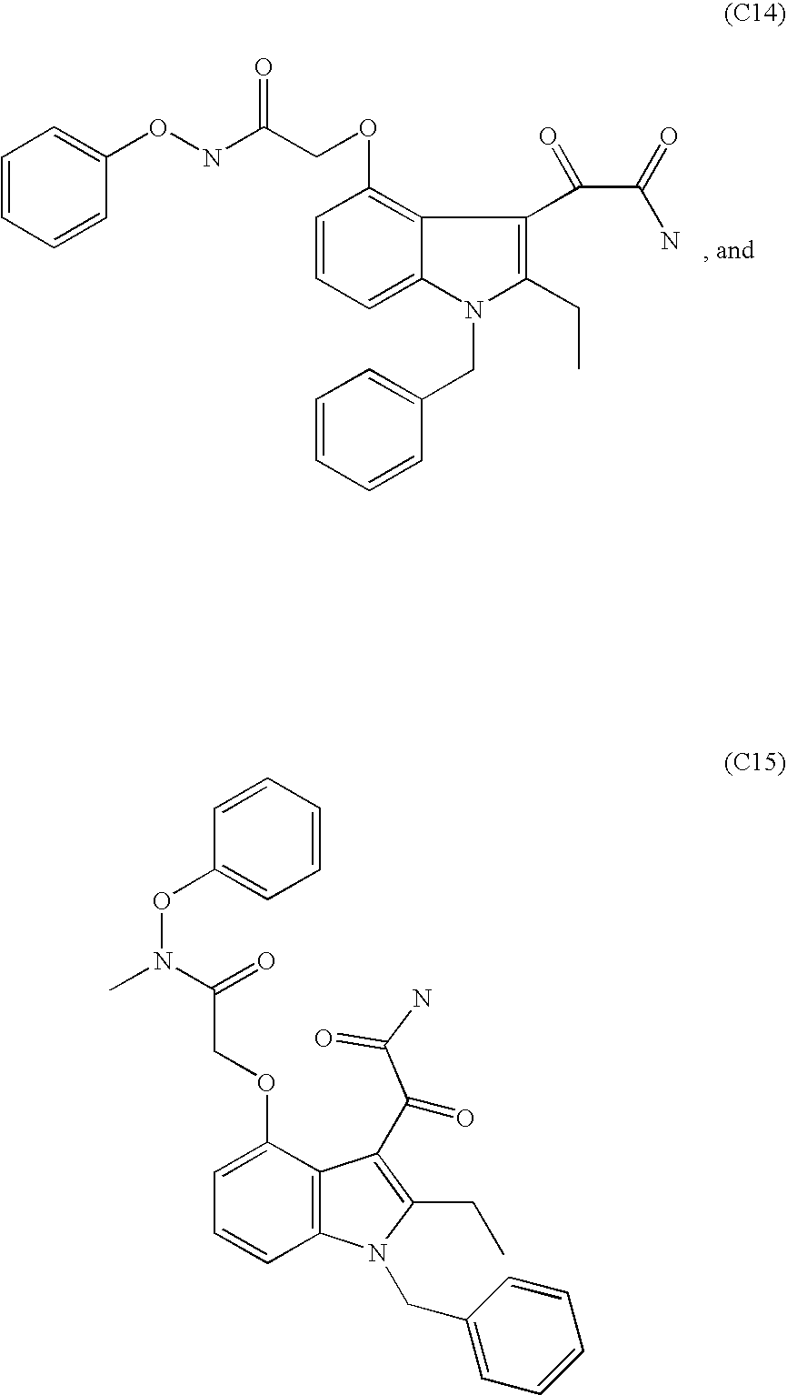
C1=C(OCC(N(C)OC2=CC=CC=C2)=O)C2=C(C=C1)N(CC1=CC=CC=C1)C(CC)=C2C(=O)C(N)=O.O(C1=C2C(=CC=C1)N(CC1=CC=CC=C1)C(CC)=C2C(C(=O)N)=O)CC(NOC1=CC=CC=C1)=O
